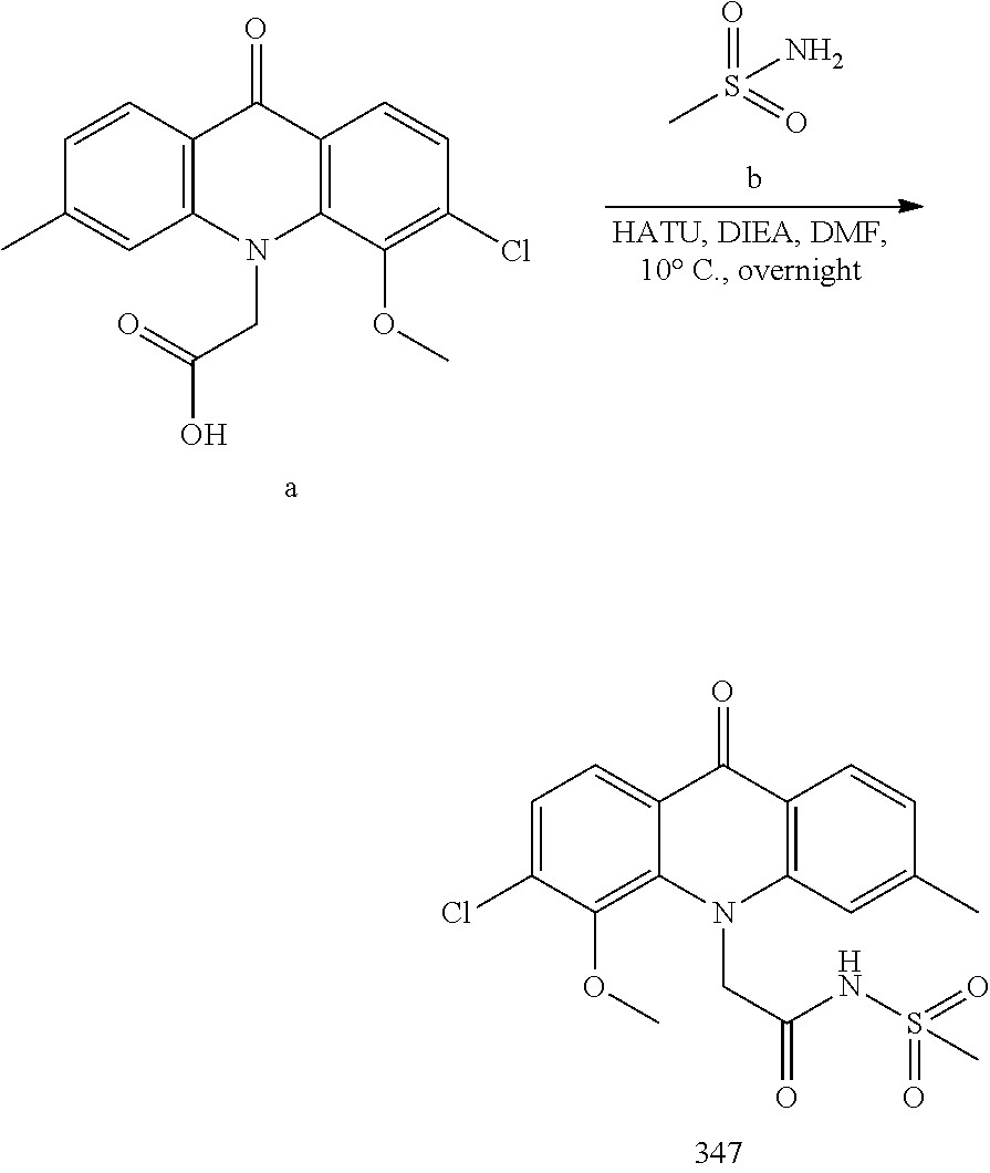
C1=C(Cl)C(OC)=C2C(=C1)C(=O)C1=C(N2CC(=O)NS(=O)(C)=O)C=C(C)C=C1.C1=CC2=C(C=C1C)N(CC(O)=O)C1=C(C2=O)C=CC(Cl)=C1OC.CS(=O)(=O)N
